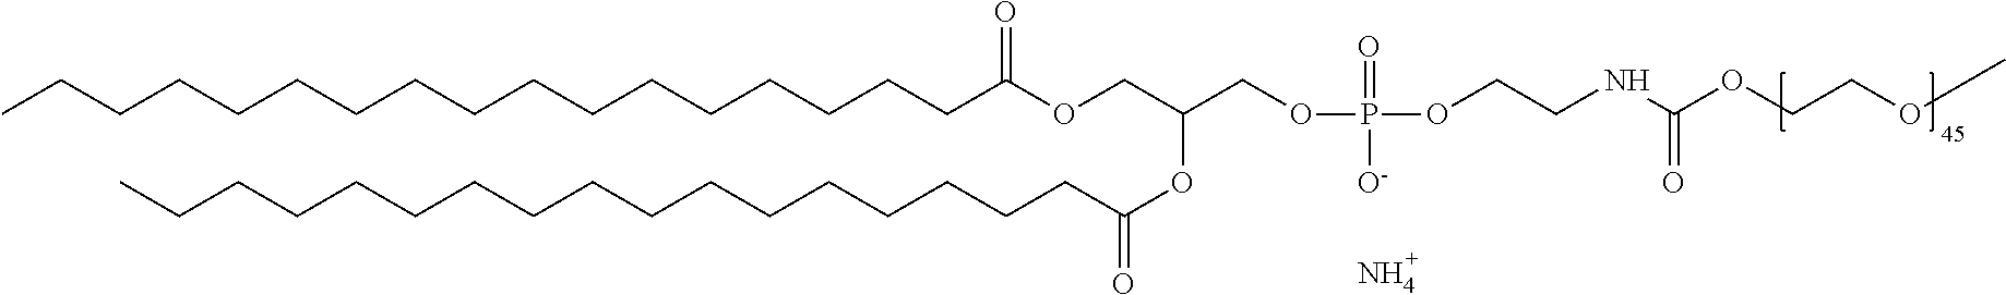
CCCCCCCCCCCCCCCCCC(OCC(COP(OCCNC(OCCOC)=O)(=O)[O-])OC(CCCCCCCCCCCCCCCCC)=O)=O.N
